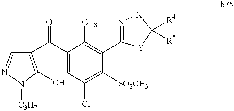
C1(C(C2=C(O)N([C3H7])N=C2)=O)=CC(Cl)=C([SO2CH3])C(C2=N[X]C([R4])([R5])[Y]2)=C1C
